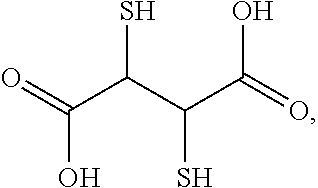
O=C(C(C(C(=O)O)S)S)O
